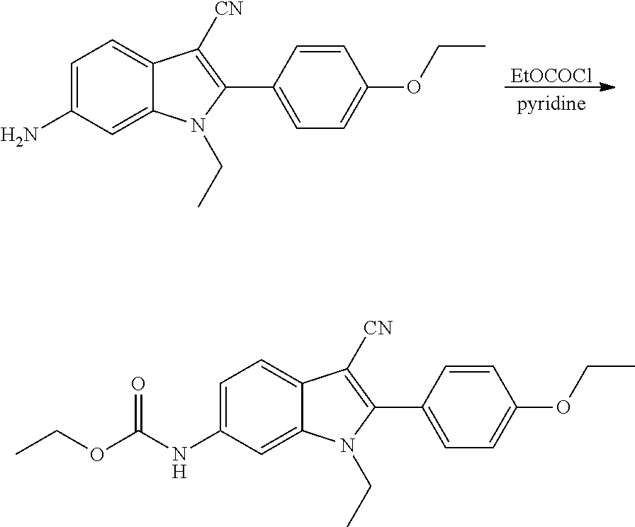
[EtOCOCl].C1=C(N)C=C2C(=C1)C([CN])=C(C1=CC=C(OCC)C=C1)N2CC.C1=C(NC(OCC)=O)C=C2C(=C1)C([CN])=C(C1=CC=C(OCC)C=C1)N2CC
